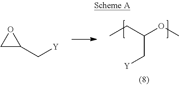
CCC(OC)C[Y].O1CC1C[Y]
